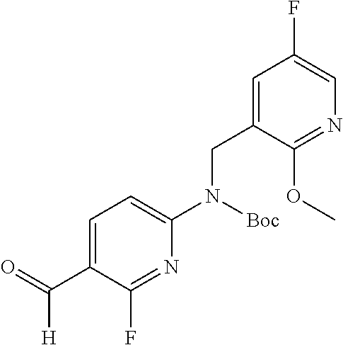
N1=C(F)C(C(=O)[H])=CC=C1N(CC1=CC(F)=CN=C1OC)[Boc]
